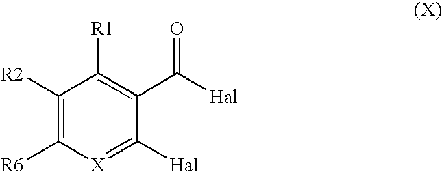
C1([R2])=C([R6])[X]=C([Hal])C(C([Hal])=O)=C1[R1]
